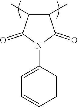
C1(C)C(C)C(=O)N(C2=CC=CC=C2)C1=O
